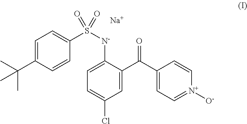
C1=C(C(C)(C)C)C=CC(S([N-]C2=CC=C(Cl)C=C2C(C2=CC=[N+]([O-])C=C2)=O)(=O)=O)=C1.[Na]
